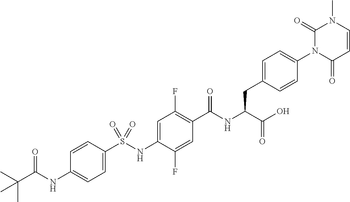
C1=C(S(NC2=CC(F)=C(C(NC(C(O)=O)CC3=CC=C(N4C(=O)C=CN(C)C4=O)C=C3)=O)C=C2F)(=O)=O)C=CC(NC(C(C)(C)C)=O)=C1
